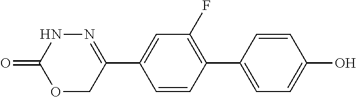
C1(C2=C(F)C=C(C3=NNC(=O)OC3)C=C2)=CC=C(O)C=C1
